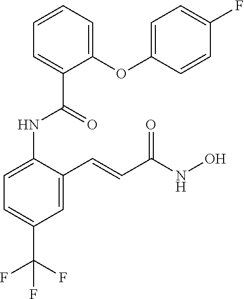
C1=C(NC(=O)C2=CC=CC=C2OC2=CC=C(F)C=C2)C(C=CC(NO)=O)=CC(C(F)(F)F)=C1
